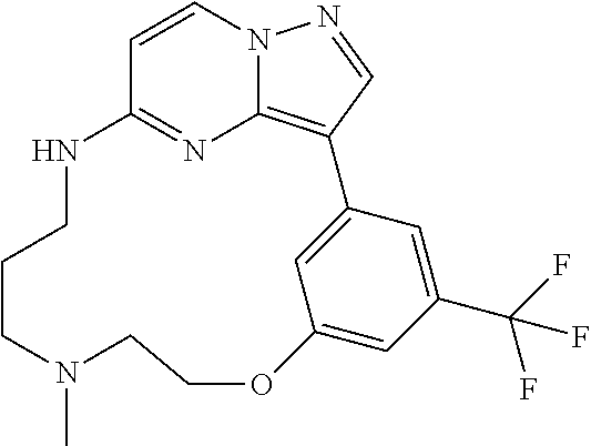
C12=NC3=C(C=NN3C=C1)C1=CC(=CC(C(F)(F)F)=C1)OCCN(C)CCCN2
